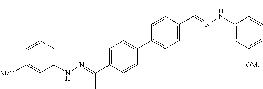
C1(NN=C(C2=CC=C(C3=CC=C(C(=NNC4=CC([OMe])=CC=C4)C)C=C3)C=C2)C)=CC=CC([MeO])=C1
